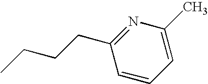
C1=CC=C(C)N=C1CCCC
